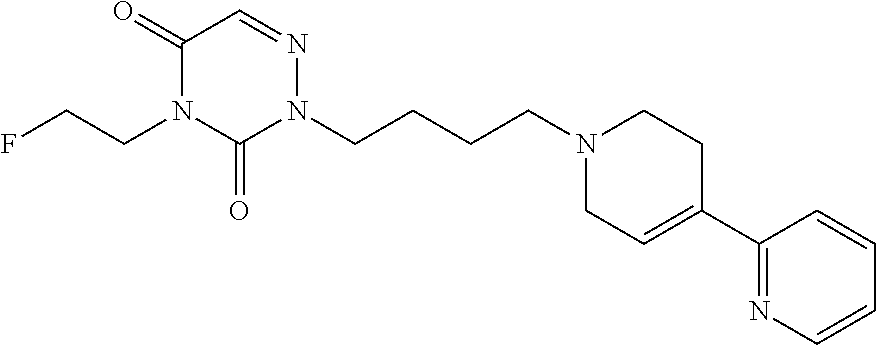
N1(CCCCN2N=CC(=O)N(CCF)C2=O)CC=C(C2=NC=CC=C2)CC1
